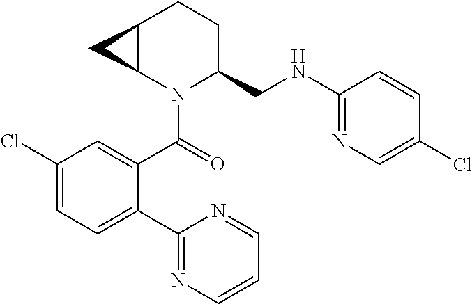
C1(C(=O)N2C(CNC3=NC=C(Cl)C=C3)CCC3C2C3)=CC(Cl)=CC=C1C1=NC=CC=N1
